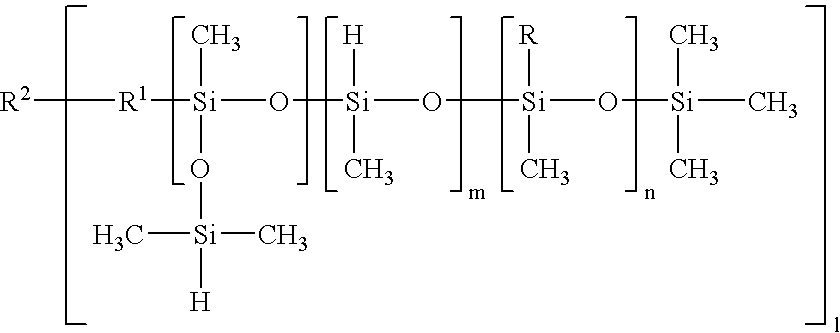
[Si](O[Si](O[Si](O[Si](C)(C)C)(C)[R])(C)[H])([R1][R2])(C)O[Si]([H])(C)C
